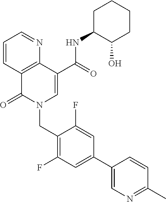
C1=CC2=C(N=C1)C(C(=O)NC1C(O)CCCC1)=CN(CC1=C(F)C=C(C3=CN=C(C)C=C3)C=C1F)C2=O
